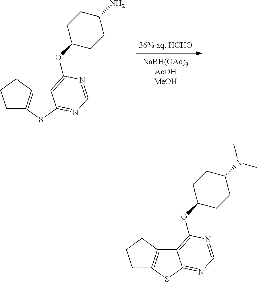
[36% aq. HCHO].C1C2=C(CC1)C1=C(OC3CCC(N)CC3)N=CN=C1S2.C1C2=C(CC1)C1=C(OC3CCC(N(C)C)CC3)N=CN=C1S2
